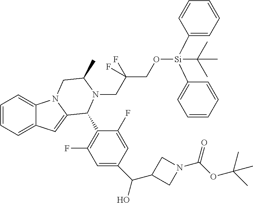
C1=CC=C2C(=C1)N1C(=C2)C(C2=C(F)C=C(C(C3CN(C(=O)OC(C)(C)C)C3)O)C=C2F)N(CC(F)(CO[Si](C2=CC=CC=C2)(C2=CC=CC=C2)C(C)(C)C)F)C(C)C1
